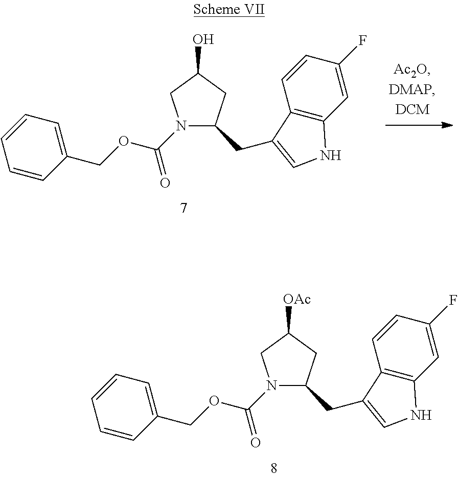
N1(C(OCC2=CC=CC=C2)=O)C(CC2=CNC3=C2C=CC(F)=C3)CC(O)C1.N1(C(OCC2=CC=CC=C2)=O)C(CC2=CNC3=C2C=CC(F)=C3)CC([OAc])C1
